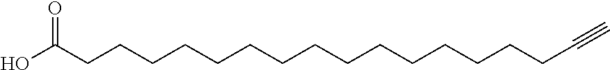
OC(CCCCCCCCCCCCCCCC#C)=O
